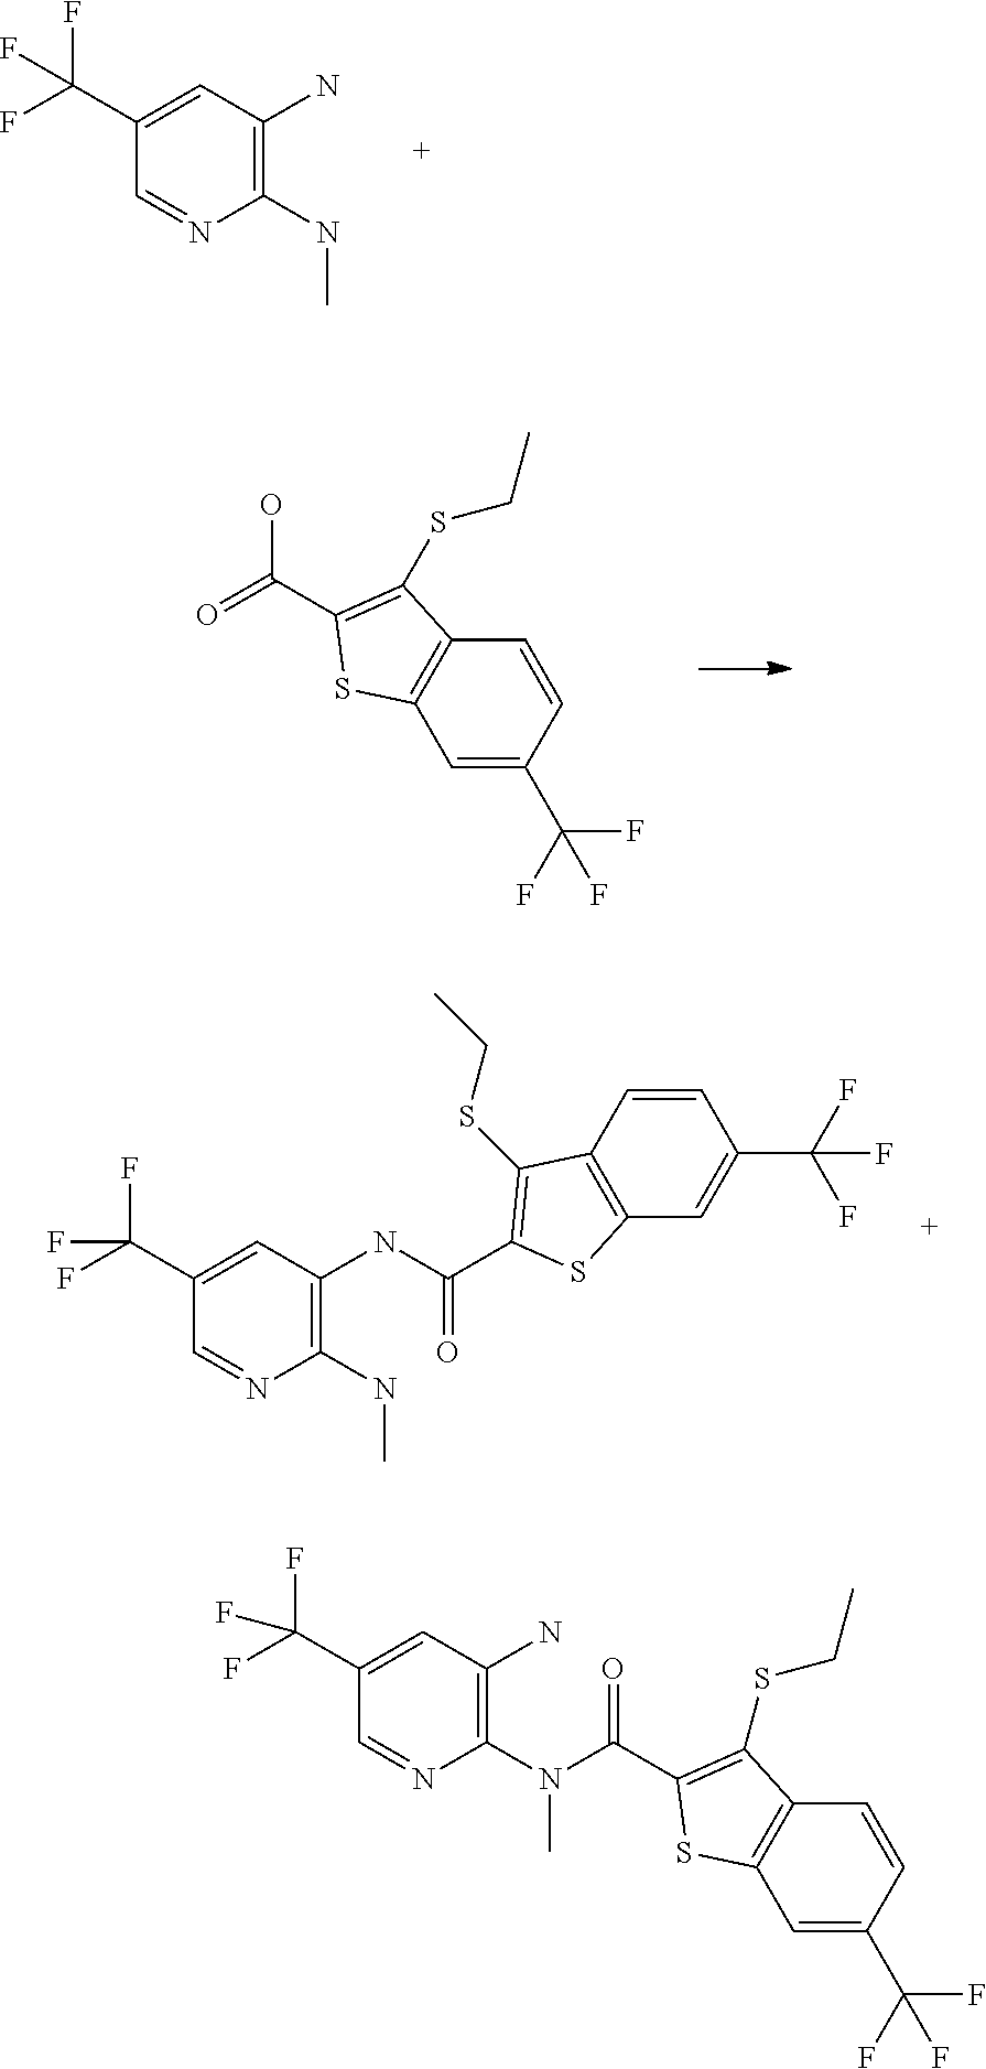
C1(NC)=C(N)C=C(C(F)(F)F)C=N1.C1=C(C(F)(F)F)C=CC2=C1SC(C(=O)O)=C2SCC.C1(NC)=C(NC(=O)C2=C(SCC)C3=C(C=C(C(F)(F)F)C=C3)S2)C=C(C(F)(F)F)C=N1.C1=C(C(F)(F)F)C=CC2=C1SC(C(N(C1=C(N)C=C(C(F)(F)F)C=N1)C)=O)=C2SCC
